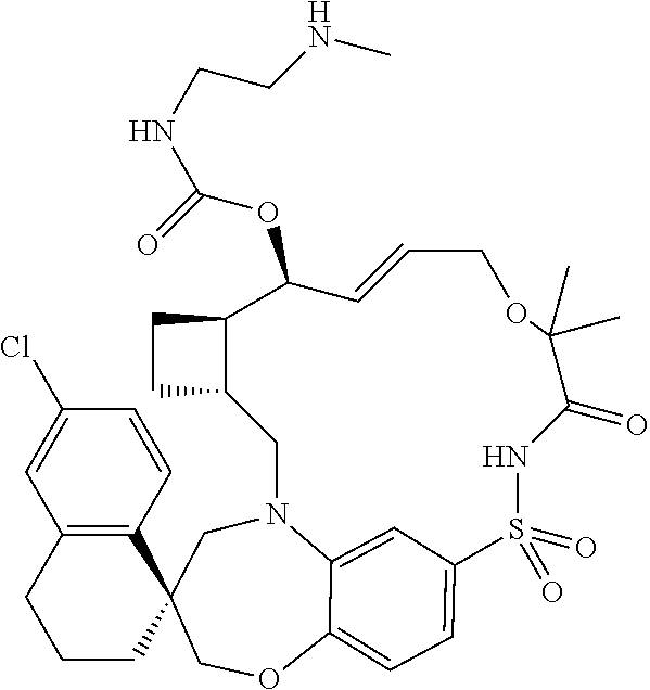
C1C2(COC3=CC=C4C=C3N1CC1C(C(OC(NCCNC)=O)C=CCOC(C)(C)C(=O)NS4(=O)=O)CC1)CCCC1=C2C=CC(Cl)=C1
